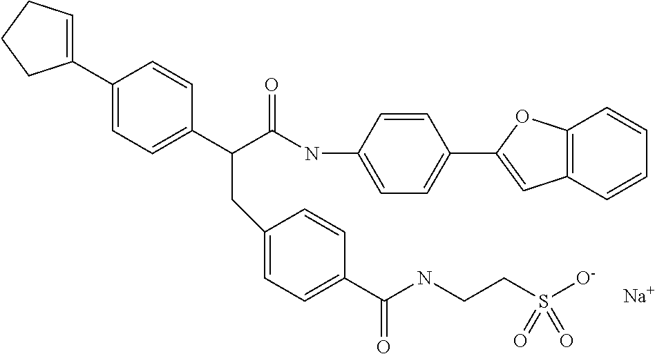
C1(C2=CCCC2)=CC=C(C(C(NC2=CC=C(C3=CC4=C(O3)C=CC=C4)C=C2)=O)CC2=CC=C(C(NCCS([O-])(=O)=O)=O)C=C2)C=C1.[Na]
